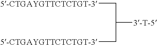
[5-CTGAYGTTCTCTGT-3]CC([3-T-5])C[5-CTGAYGTTCTCTGT-3]
